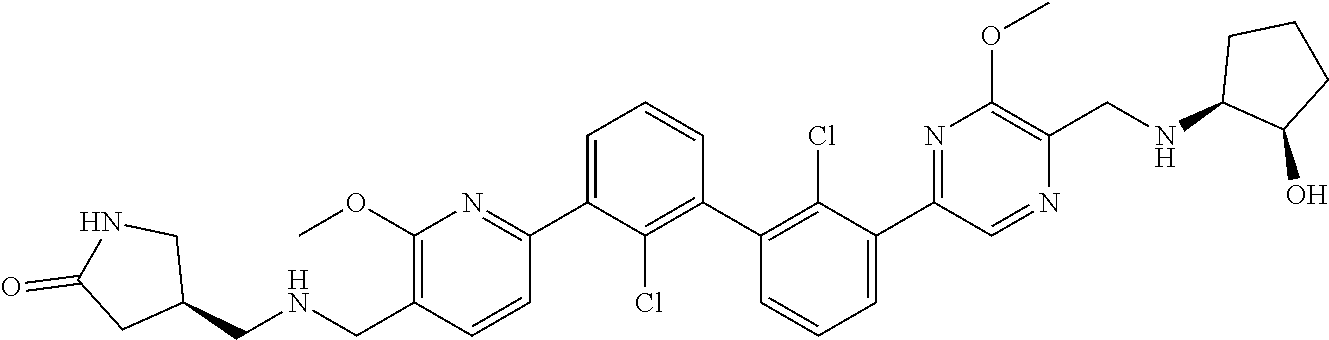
C1(C2=NC(OC)=C(C[HN]CC3CNC(=O)C3)C=C2)=CC=CC(C2=C(Cl)C(C3=NC(OC)=C(CNC4C(O)CCC4)N=C3)=CC=C2)=C1Cl
